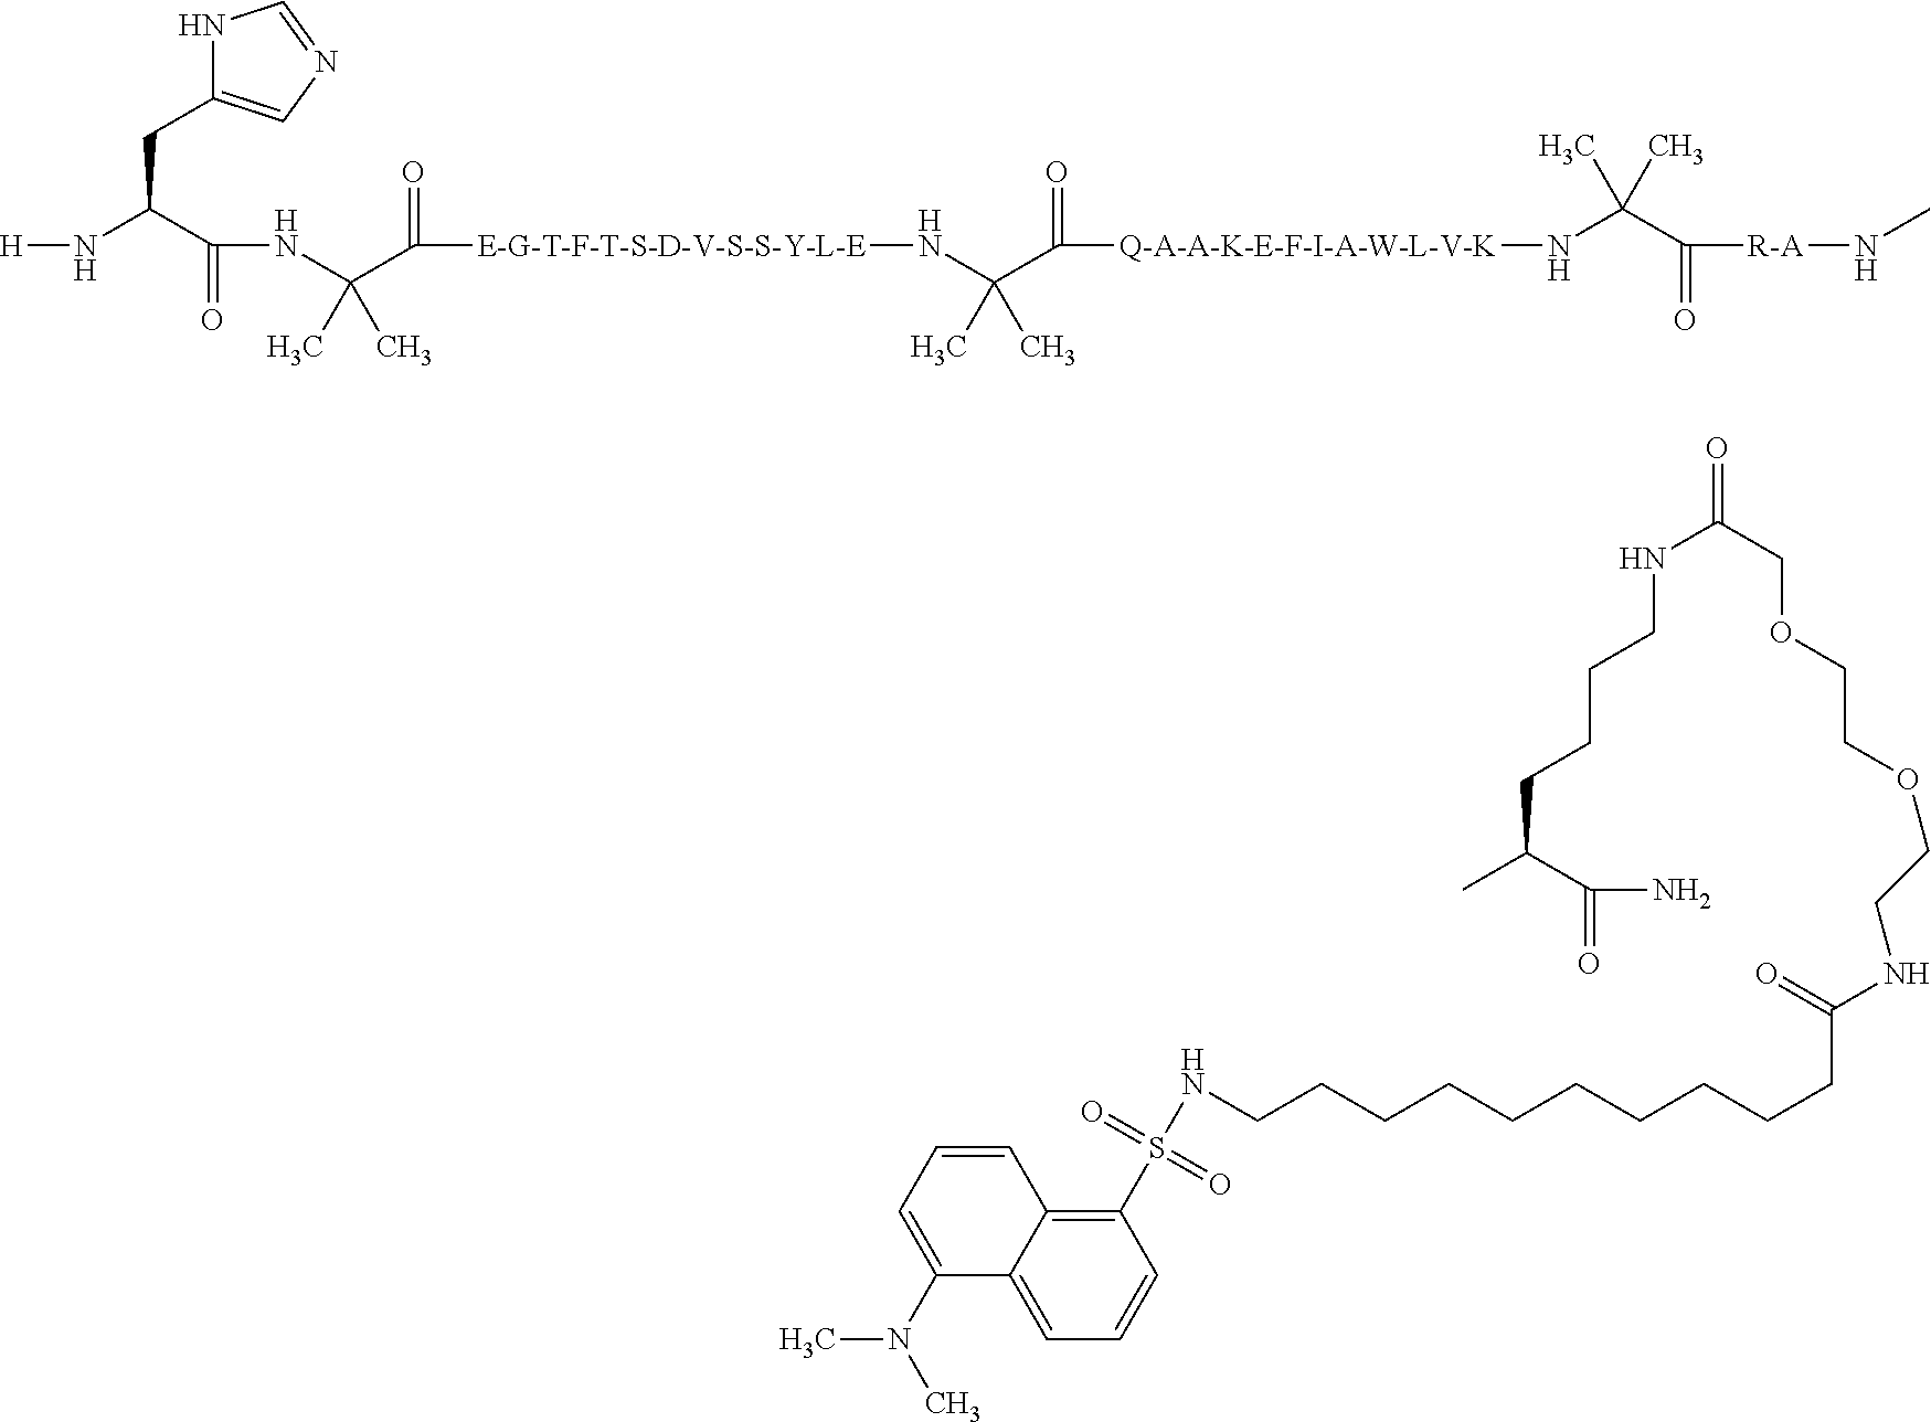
N1C(CC(N[H])C(NC(C)(C([E-G-T-F-T-S-D-V-S-S-Y-L-E]NC(C)(C([Q-A-A-K-E-F-I-A-W-L-V-K]NC(C([R-A]NC)=O)(C)C)=O)C)=O)C)=O)=CN=C1.CC(CCCCNC(COCCOCCNC(CCCCCCCCCCNS(C1=C2C(=CC=C1)C(N(C)C)=CC=C2)(=O)=O)=O)=O)C(N)=O
